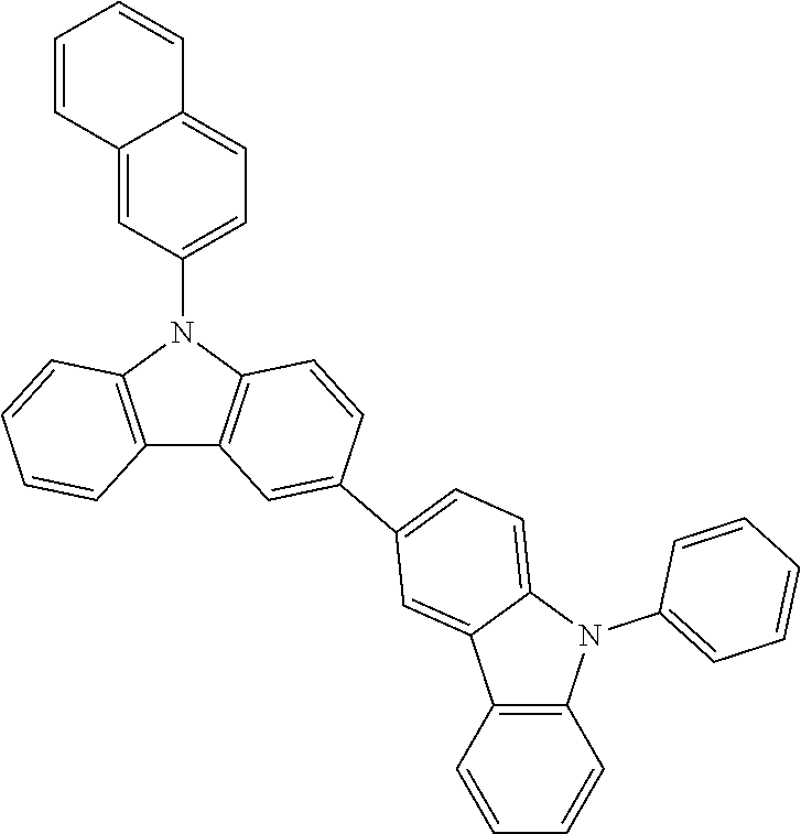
C12=C(N(C3=CC=C4C(=C3)C=CC=C4)C3=C1C=C(C1=CC=C4N(C5=CC=CC=C5)C5=C(C4=C1)C=CC=C5)C=C3)C=CC=C2
